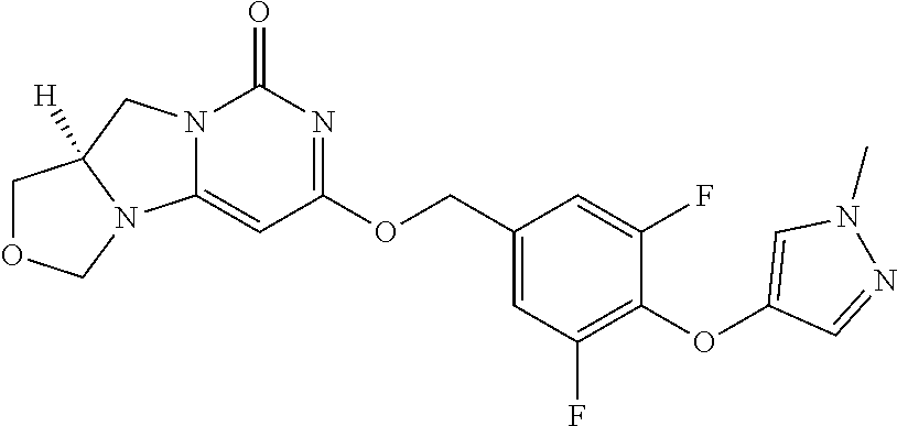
O(C1=C(F)C=C(COC2=NC(=O)N3C(=C2)N2C([H])(C3)COC2)C=C1F)C1=CN(C)N=C1
